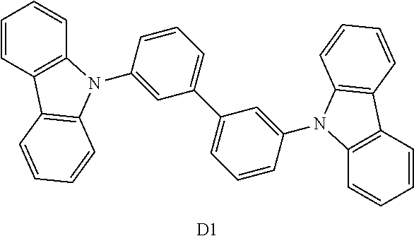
[D1].C1(N2C3=C(C=CC=C3)C3=C2C=CC=C3)=CC(C2=CC=CC(N3C4=C(C=CC=C4)C4=C3C=CC=C4)=C2)=CC=C1
